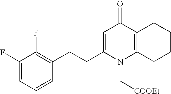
C1(F)=CC=CC(CCC2=CC(=O)C3=C(N2C[COOEt])CCCC3)=C1F
